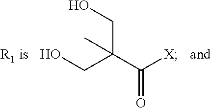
C(=O)(C(CO)(CO)C)[X]
